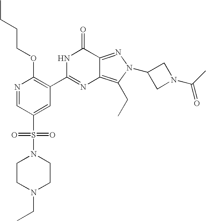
C1CN(CC)CCN1S(C1=CC(C2=NC3=C(CC)N(C4CN(C(=O)C)C4)N=C3C(=O)N2)=C(OCCCC)N=C1)(=O)=O
